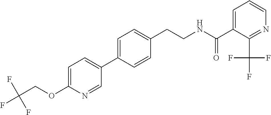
C(CNC(=O)C1=CC=CN=C1C(F)(F)F)C1=CC=C(C2=CC=C(OCC(F)(F)F)N=C2)C=C1
